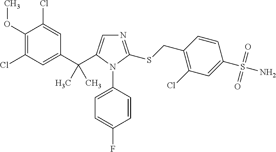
C1(OC)=C(Cl)C=C(C(C2=CN=C(SCC3=C(Cl)C=C(S(N)(=O)=O)C=C3)N2C2=CC=C(F)C=C2)(C)C)C=C1Cl
